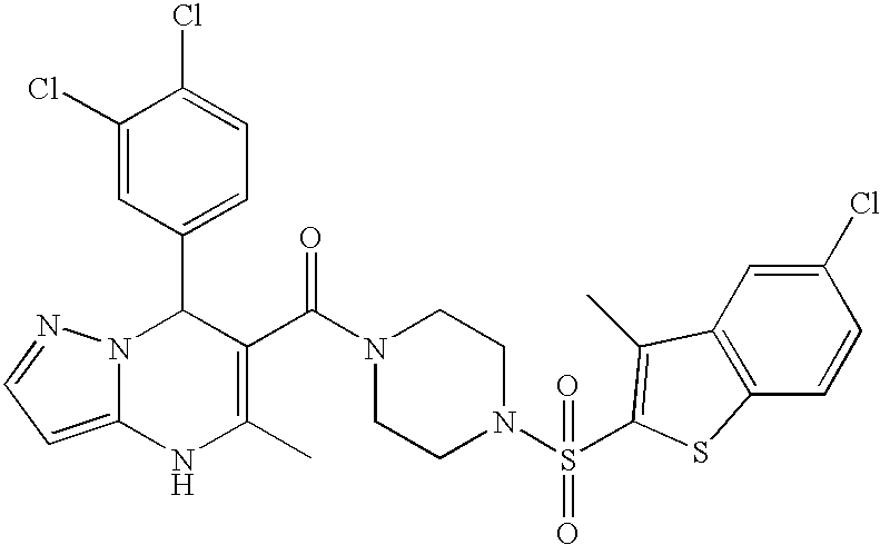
C1(Cl)=CC(C2N3C(=CC=N3)NC(C)=C2C(N2CCN(S(=O)(=O)C3=C(C)C4=C(C=CC(Cl)=C4)S3)CC2)=O)=CC=C1Cl
